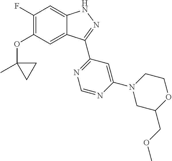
O(C1=C(F)C=C2C(=C1)C(C1=NC=NC(N3CC(COC)OCC3)=C1)=NN2)C1(C)CC1
